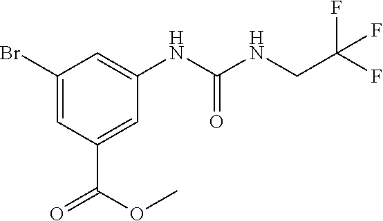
C1(Br)=CC(C(OC)=O)=CC(NC(NCC(F)(F)F)=O)=C1
